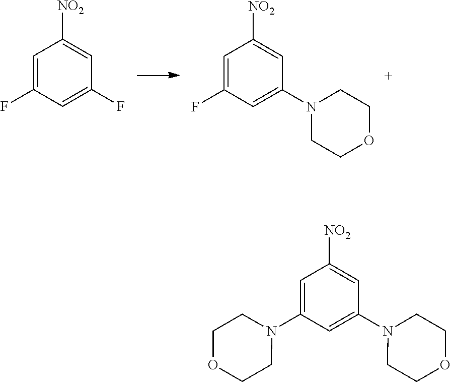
C1=C(F)C=C(F)C=C1[NO2].C1=C(F)C=C(N2CCOCC2)C=C1[NO2].C1=C(N2CCOCC2)C=C(N2CCOCC2)C=C1[NO2]
